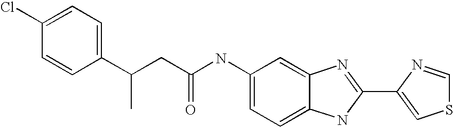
C1=C2C(=CC=C1NC(CC(C1=CC=C(Cl)C=C1)C)=O)NC(C1=CSC=N1)=N2
